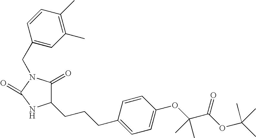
C1(=O)N(CC2=CC(C)=C(C)C=C2)C(=O)NC1CCCC1=CC=C(OC(C(=O)OC(C)(C)C)(C)C)C=C1
